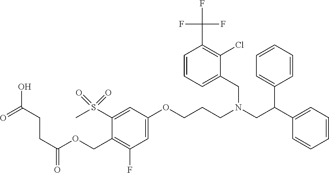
C1=C(OCCCN(CC(C2=CC=CC=C2)C2=CC=CC=C2)CC2=CC=CC(C(F)(F)F)=C2Cl)C=C(S(C)(=O)=O)C(COC(CCC(O)=O)=O)=C1F
